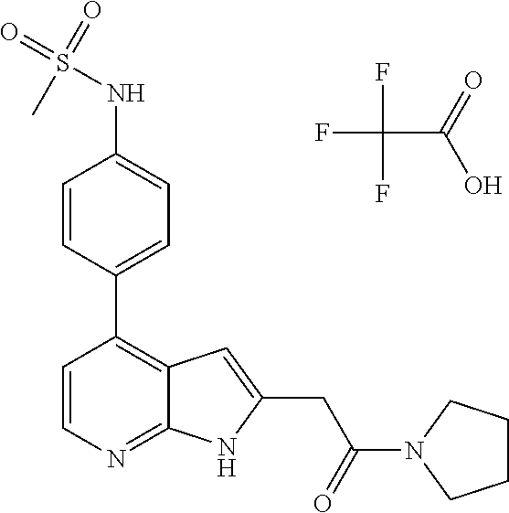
C1=CC(C2=C3C(=NC=C2)NC(CC(N2CCCC2)=O)=C3)=CC=C1NS(=O)(C)=O.FC(F)(F)C(=O)O
